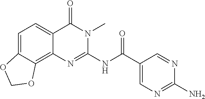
C1=C2C(=C3C(=C1)C(=O)N(C)C(NC(C1=CN=C(N)N=C1)=O)=N3)OCO2
